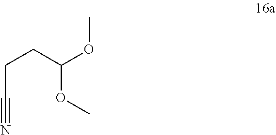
O(C(CCC#N)OC)C
